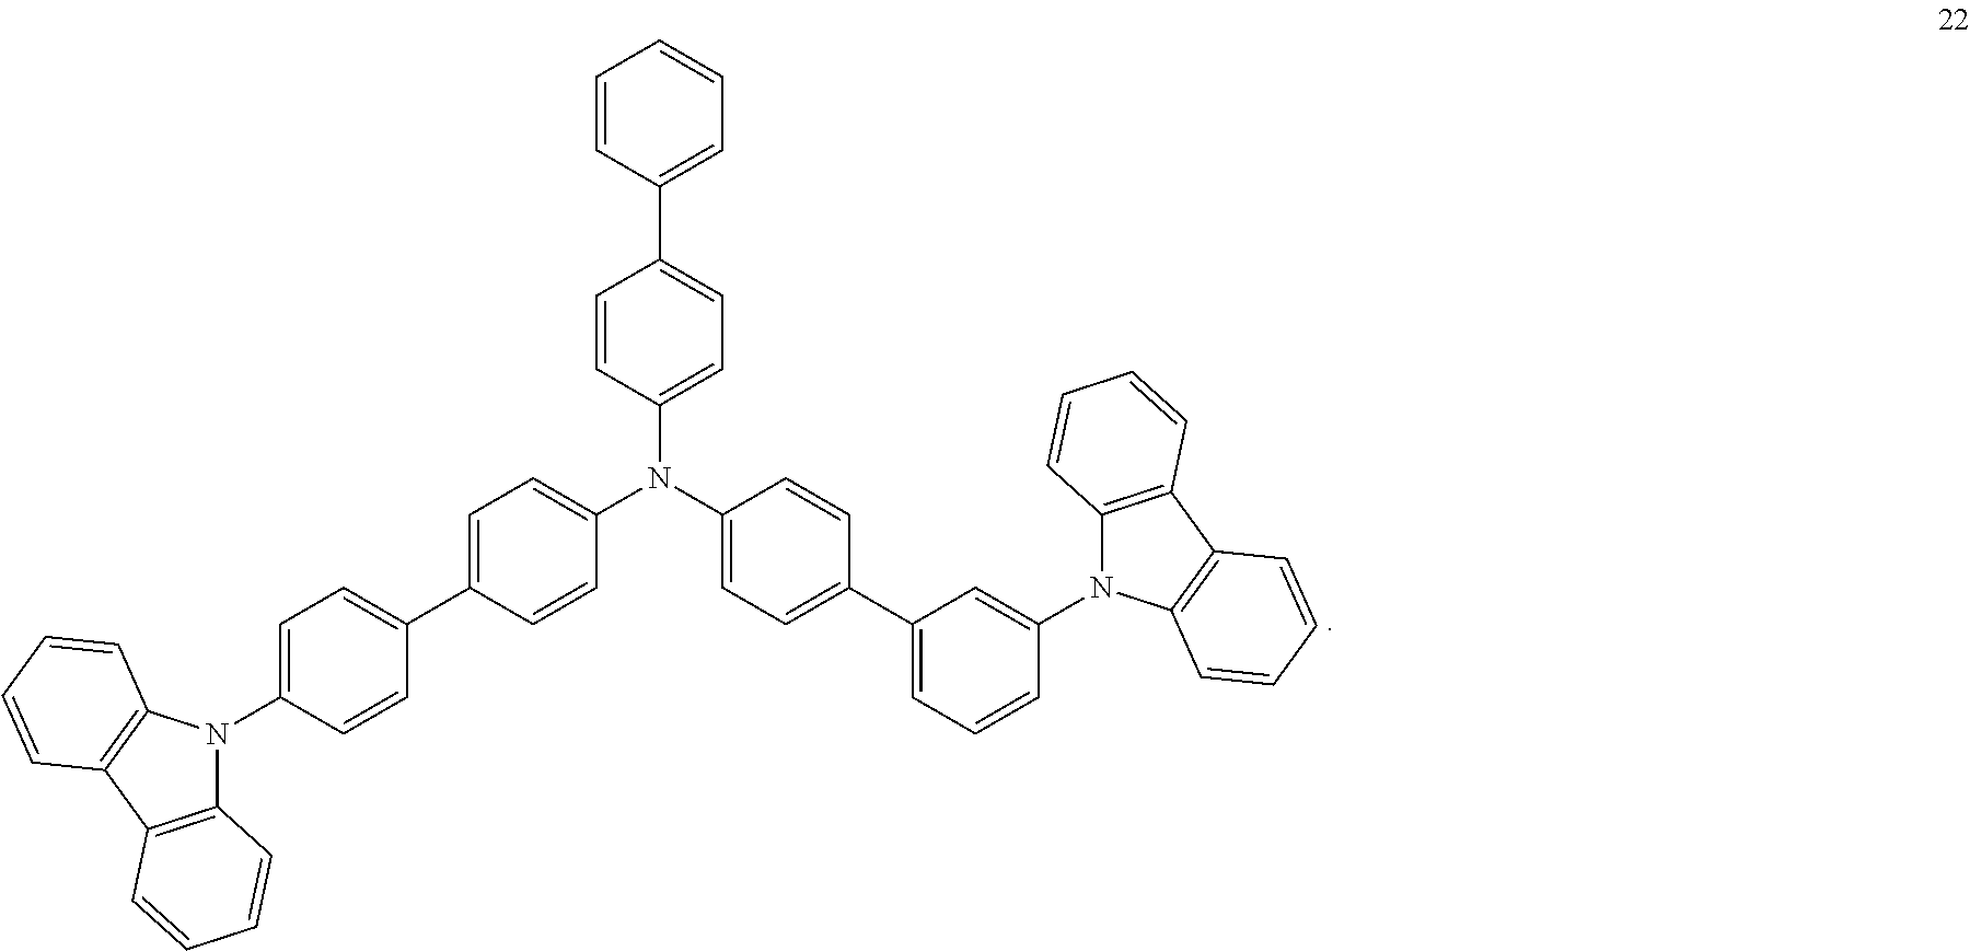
C1=C(C2=CC=C(N3C4=C(C5=C3C=CC=C5)C=CC=C4)C=C2)C=CC(N(C2=CC=C(C3=CC=CC(N4C5=C(C6=C4C=CC=C6)C=CC=C5)=C3)C=C2)C2=CC=C(C3=CC=CC=C3)C=C2)=C1
